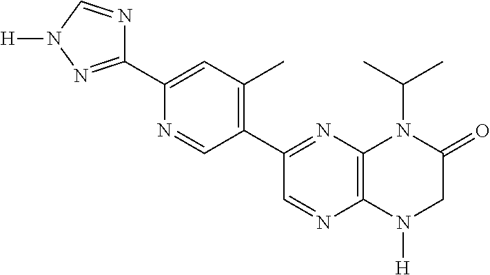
C1=NC2=C(N=C1C1=C(C)C=C(C3=NN([H])C=N3)N=C1)N(C(C)C)C(=O)CN2[H]
